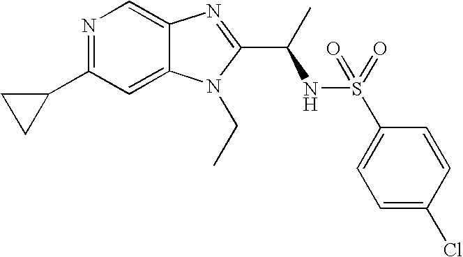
N1=C(C2CC2)C=C2C(=C1)N=C(C(C)NS(C1=CC=C(Cl)C=C1)(=O)=O)N2CC
